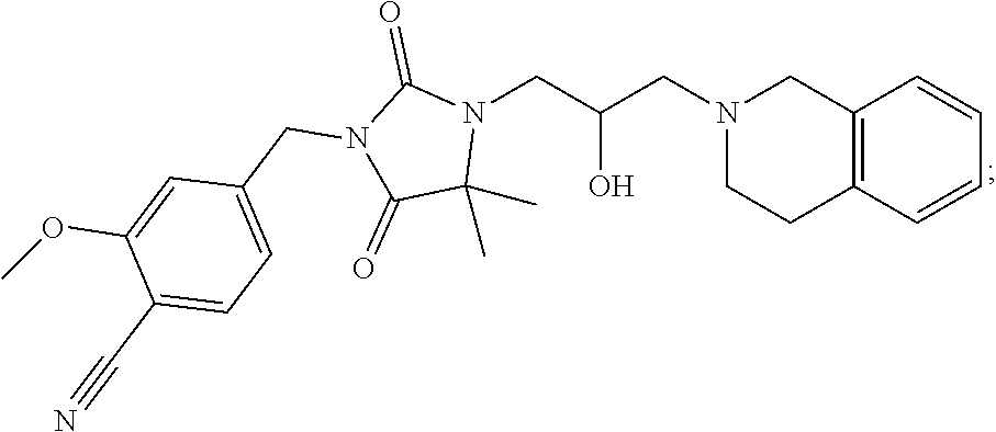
C12=C(C=CC=C1)CCN(CC(CN1C(=O)N(CC3=CC=C(C#N)C(OC)=C3)C(=O)C1(C)C)O)C2
